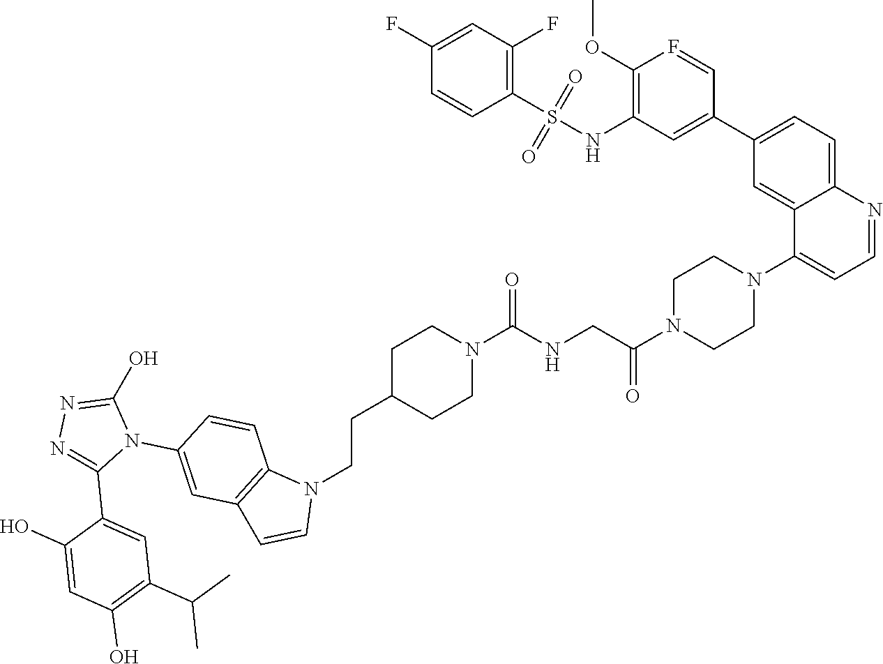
C1C(CCN2C3=C(C=C2)C=C(N2C(O)=NN=C2C2=CC(C(C)C)=C(O)C=C2O)C=C3)CCN(C(NCC(N2CCN(C3=CC=NC4=CC=C(C5=CC(NS(C6=C(F)C=C(F)C=C6)(=O)=O)=C(OC)F=C5)C=C34)CC2)=O)=O)C1
